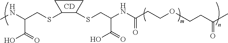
CNC(CSC1C(SCC(NC(CCOCCC(C)=O)=O)C(=O)O)CC1)C(=O)O.[CD]
